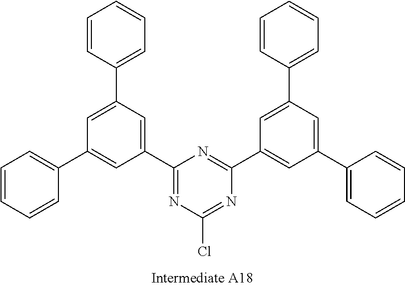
N1=C(C2=CC(C3=CC=CC=C3)=CC(C3=CC=CC=C3)=C2)N=C(Cl)N=C1C1=CC(C2=CC=CC=C2)=CC(C2=CC=CC=C2)=C1
